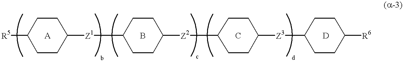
[R5]C1CCC([Z1]C2CCC([Z2]C3CCC([Z3]C4CCC([R6])CC4)CC3)CC2)CC1
